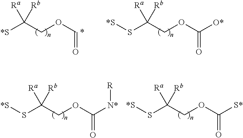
[*S]C(COC=O)([Ra])[Rb].S(C(COC(=O)[O*])([Ra])[Rb])[*S].C(COC(=O)[N*][R])([Ra])([Rb])S[*S].C(COC(=O)[S*])([Ra])([Rb])S[*S]
